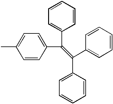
C1(C(C2=CC=CC=C2)=C(C2=CC=CC=C2)C2=CC=CC=C2)=CC=C(C)C=C1
